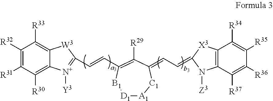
C1([R32])=C([R31])C([R30])=C2C(=C1[R33])[W3]C(C=CC1=C([R29])C(=CC=C3N([Z3])C4=C(C([R34])=C([R35])C([R36])=C4[R37])[X3]3)[C1][A1][D1][B1]1)=[N+]2[Y3]
